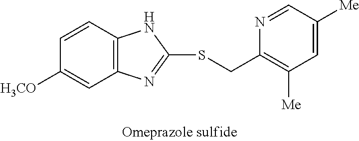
C12=C(C=CC([H3CO])=C1)NC(SCC1=C([Me])C=C([Me])C=N1)=N2
